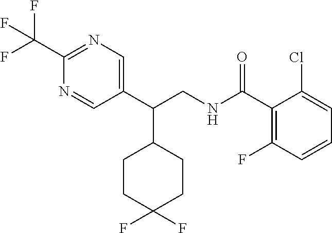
C1(C(NCC(C2=CN=C(C(F)(F)F)N=C2)C2CCC(F)(F)CC2)=O)=C(F)C=CC=C1Cl
